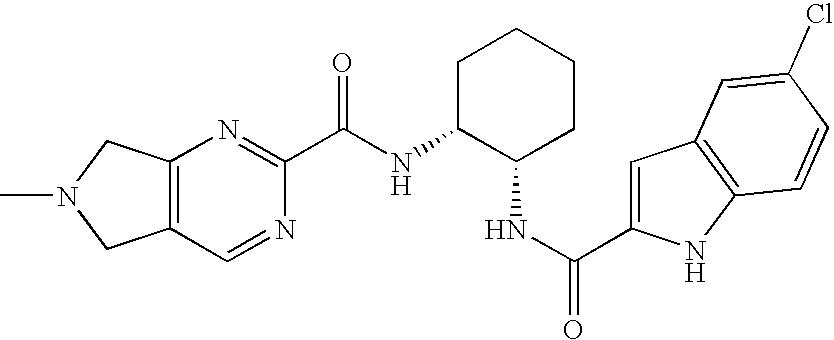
C12=C(C=NC(C(NC3C(NC(C4=CC5=C(N4)C=CC(Cl)=C5)=O)CCCC3)=O)=N1)CN(C)C2
